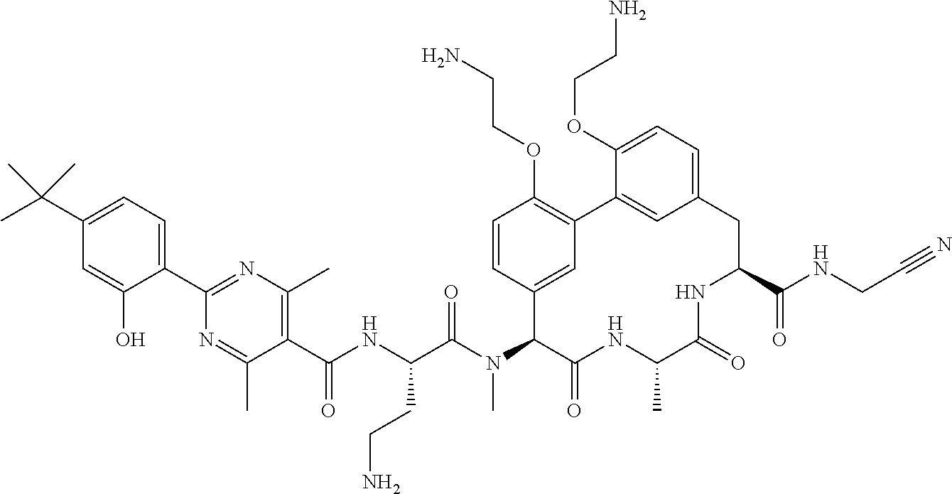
C1(C(NC(C(N(C2C(=O)NC(C)C(=O)NC(C(NCC#N)=O)CC3=CC=C(OCCN)C(=C3)C3=C(OCCN)C=CC2=C3)C)=O)CCN)=O)=C(C)N=C(C2=CC=C(C(C)(C)C)C=C2O)N=C1C
